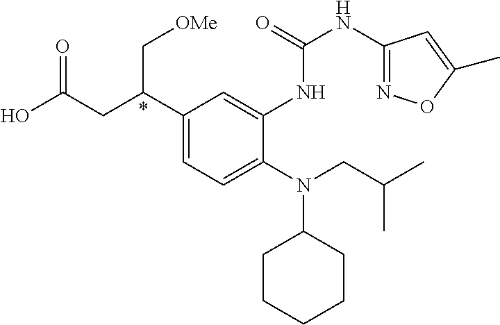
C1(C(CC(O)=O)C[OMe])=CC=C(N(CC(C)C)C2CCCCC2)C(NC(NC2=NOC(C)=C2)=O)=C1
